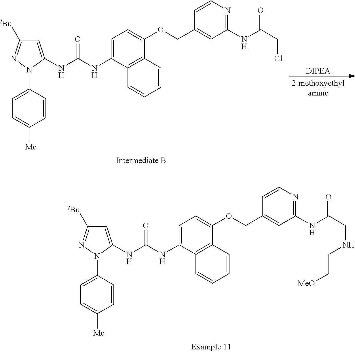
C1=C(NC(NC2=CC=C(OCC3=CC(NC(CCl)=O)=NC=C3)C3=C2C=CC=C3)=O)N(C2=CC=C([Me])C=C2)N=C1[tBu].[DIPEA].C1=C(NC(NC2=CC=C(OCC3=CC(NC(CNCC[MeO])=O)=NC=C3)C3=C2C=CC=C3)=O)N(C2=CC=C([Me])C=C2)N=C1[tBu]
